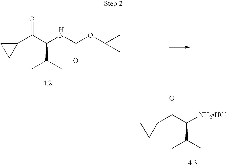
C1(C(C(NC(OC(C)(C)C)=O)C(C)C)=O)CC1.C1(C(C([NH2HCl])C(C)C)=O)CC1
